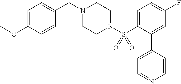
C1=C(OC)C=CC(CN2CCN(S(C3=CC=C(F)C=C3C3=CC=NC=C3)(=O)=O)CC2)=C1
